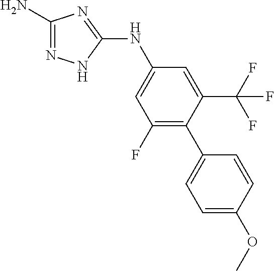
C1(N)=NNC(NC2=CC(F)=C(C3=CC=C(OC)C=C3)C(C(F)(F)F)=C2)=N1
